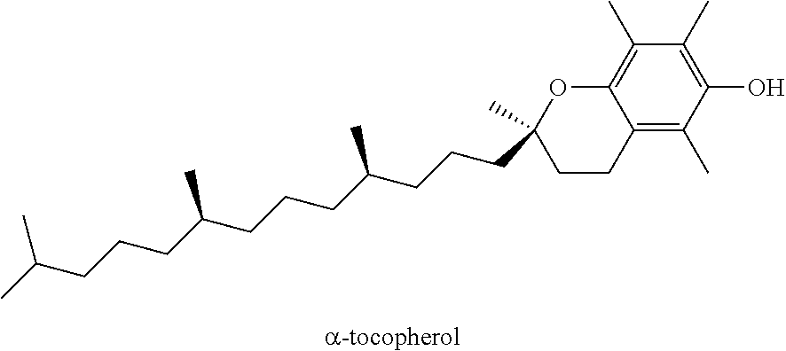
C12=C(C)C(O)=C(C)C(C)=C1OC(CCCC(CCCC(CCCC(C)C)C)C)(C)CC2
